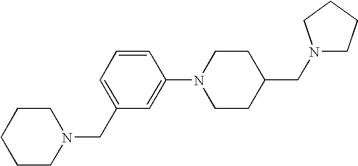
C1=CC=C(CN2CCCCC2)C=C1N1CCC(CN2CCCC2)CC1
